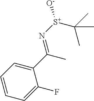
C1=CC=C(F)C(C(=N[S+]([O-])C(C)(C)C)C)=C1
